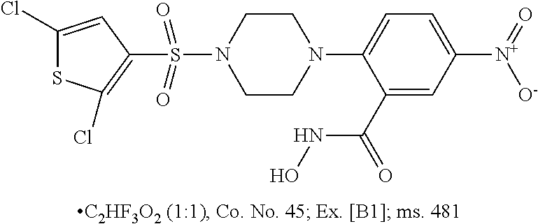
N1(C2=CC=C([N+](=O)[O-])C=C2C(=O)NO)CCN(S(=O)(=O)C2=C(Cl)SC(Cl)=C2)CC1
